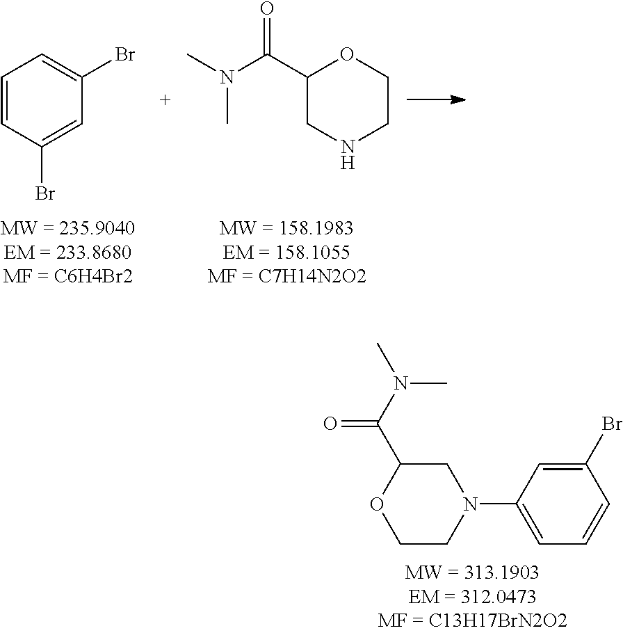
C1=CC(Br)=CC(Br)=C1.C1(C(N(C)C)=O)CNCCO1.C1C(C(N(C)C)=O)OCCN1C1=CC=CC(Br)=C1
